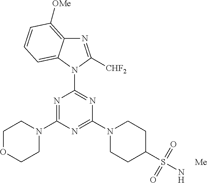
C1OCCN(C2=NC(N3C4=CC=CC([OMe])=C4N=C3[CHF2])=NC(N3CCC(S(N)(=O)=O)CC3)=N2)C1.[Me]
